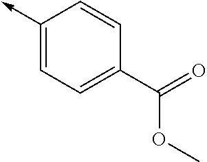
C1(->C)=CC=C(C(=O)OC)C=C1
